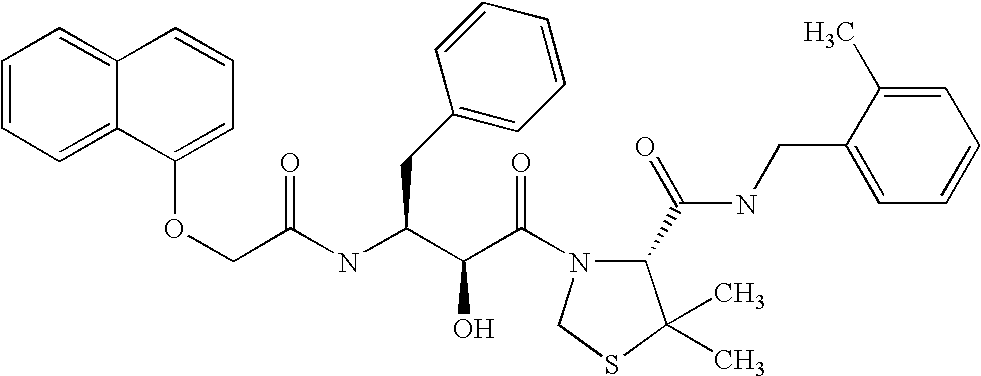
N(C(C(C(=O)N1C(C(NCC2=CC=CC=C2C)=O)C(C)(C)SC1)O)CC1=CC=CC=C1)C(=O)COC1=CC=CC2=CC=CC=C12
